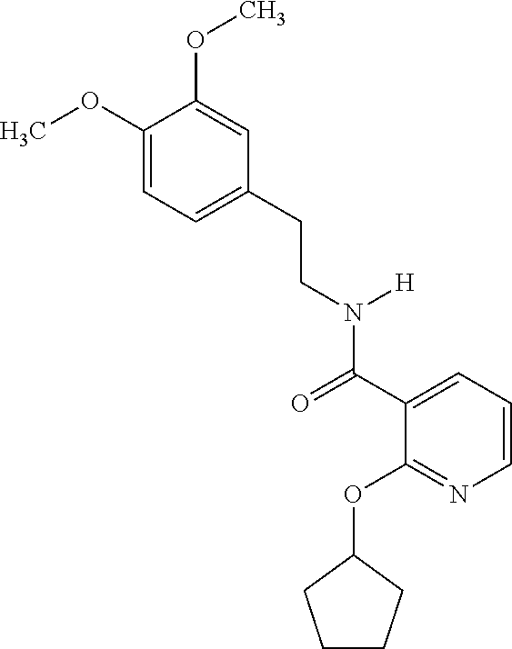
COC1=CC=C(CCN(C(C2=CC=CN=C2OC2CCCC2)=O)[H])C=C1OC
